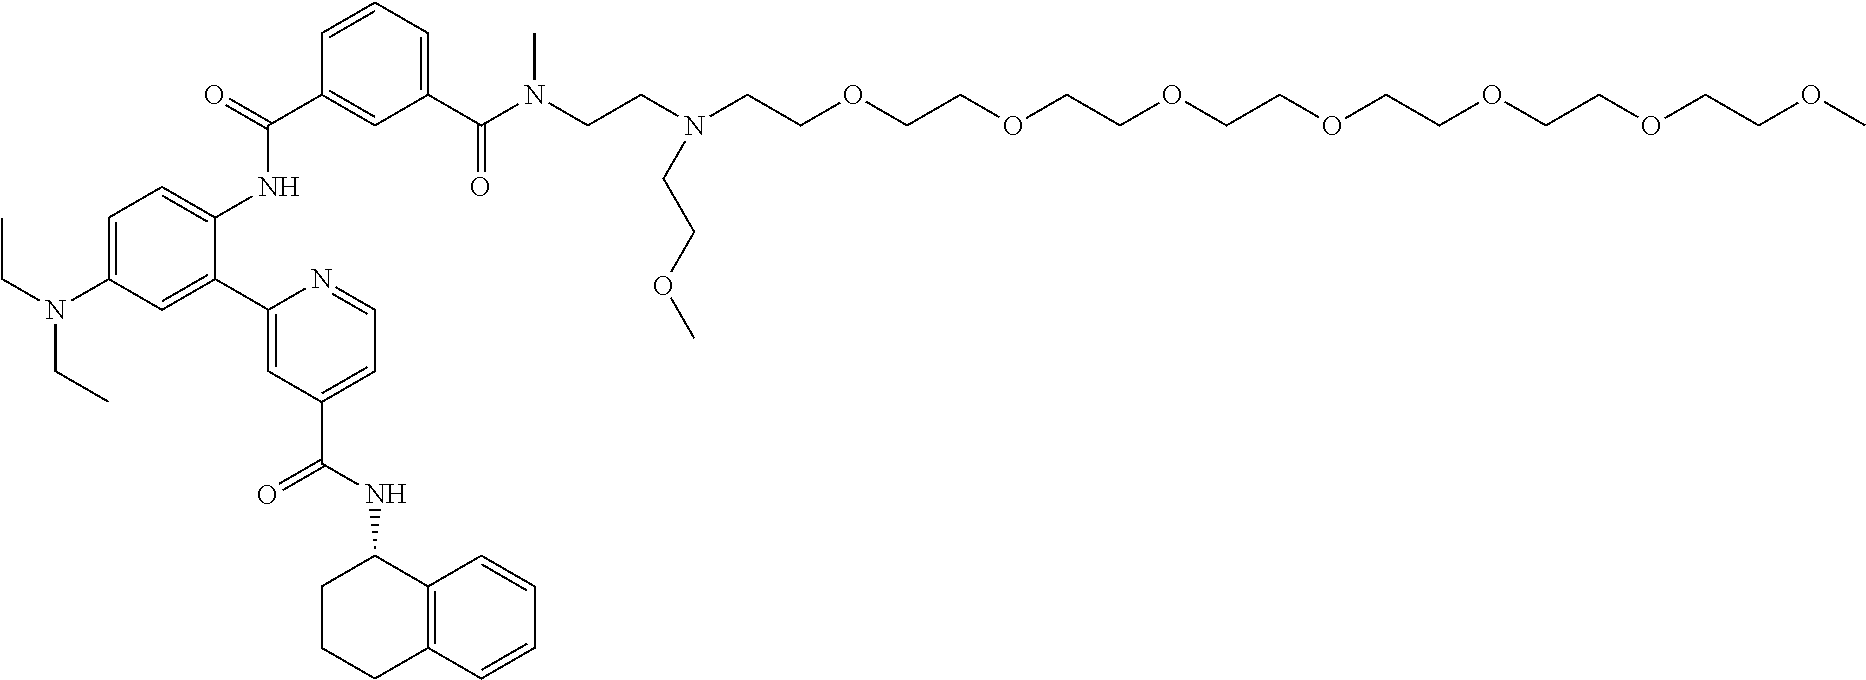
C1=C(N(CC)CC)C=C(C2=CC(C(NC3CCCC4=C3C=CC=C4)=O)=CC=N2)C(NC(=O)C2=CC(C(N(CCN(CCOCCOCCOCCOCCOCCOCCOC)CCOC)C)=O)=CC=C2)=C1
